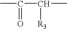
CC(=O)C(C)[R3]
